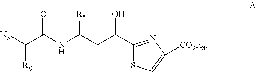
O=C(NC(CC(C1=NC([CO2R8])=CS1)O)[R5])C([N3])[R6]
